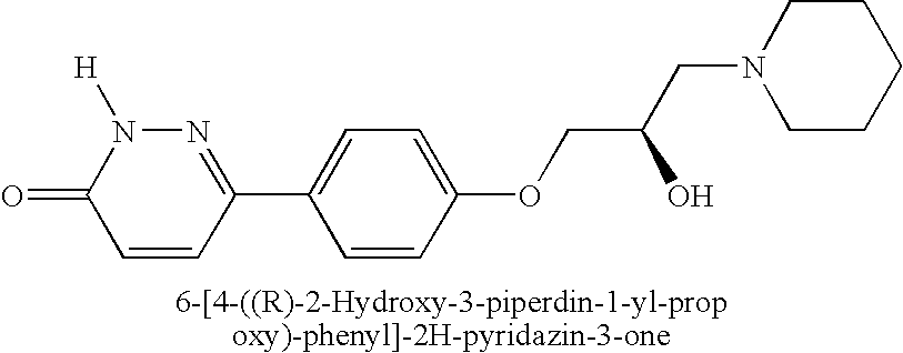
O=C1C=CC(C2=CC=C(OCC(O)CN3CCCCC3)C=C2)=NN1[H]
